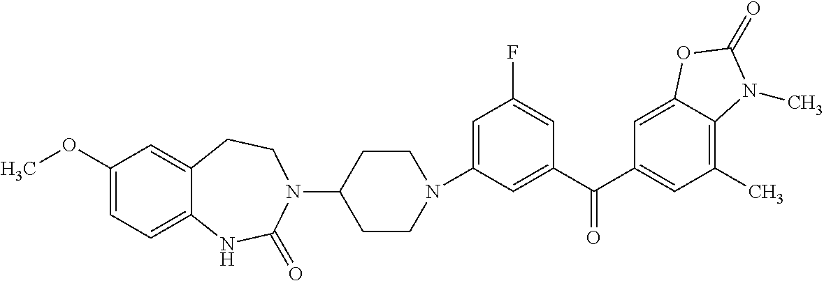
N1(C2=CC(F)=CC(C(C3=CC(C)=C4C(=C3)OC(=O)N4C)=O)=C2)CCC(N2CCC3=CC(OC)=CC=C3NC2=O)CC1
